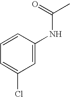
C(NC1=CC(Cl)=CC=C1)(C)=O
